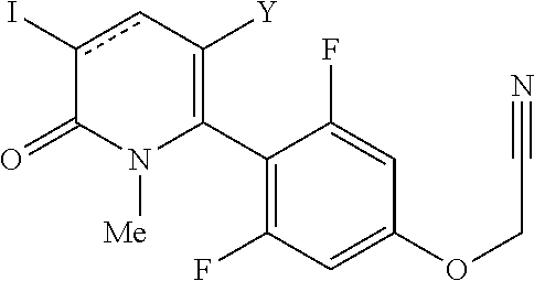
C1(C2=C([Y])cc(I)C(=O)N2[Me])=C(F)C=C(OCC#N)C=C1F
